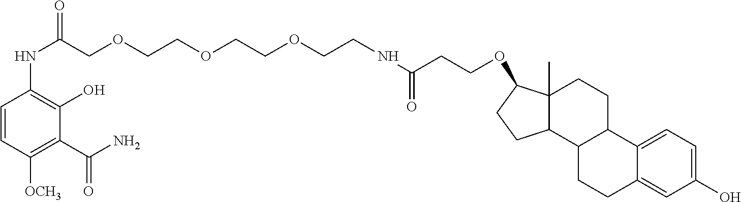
C1=CC([OCH3])=C(C(N)=O)C(O)=C1NC(=O)COCCOCCOCCNC(=O)CCOC1C2(C)C(C3C(CC2)C2=CC=C(O)C=C2CC3)CC1
